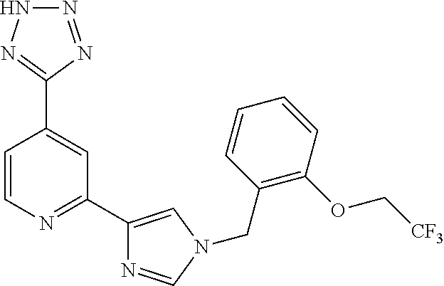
C1=CN=C(C2=CN(CC3=C(OC[CF3])C=CC=C3)C=N2)C=C1C1=NNN=N1
